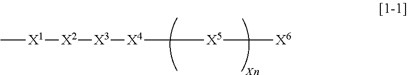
C[X1][X2][X3][X4][X5][X6]
